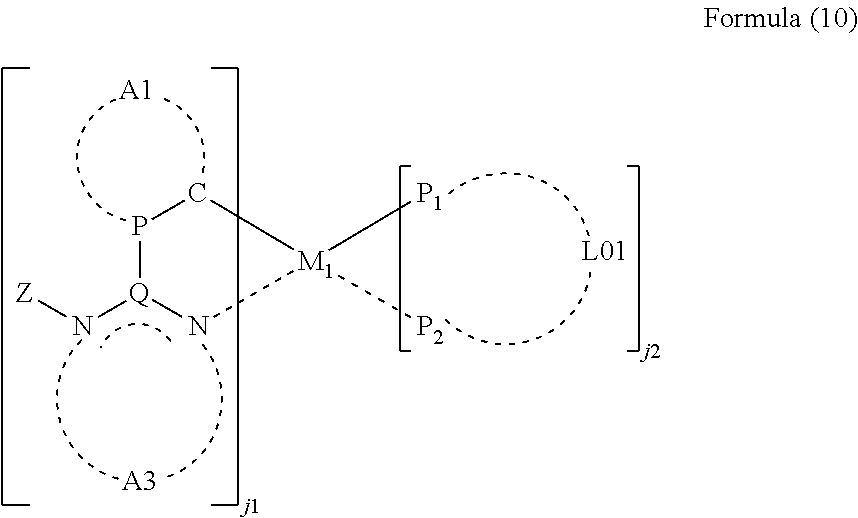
[A1].P1[Q](N[Z])N[M1]([P1])([P2])C1.[A3]
